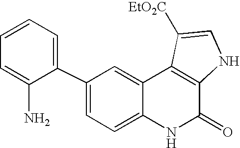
C1(C2=CC=CC=C2N)=CC=C2C(=C1)C1=C(C(=O)N2)NC=C1[EtO2C]
